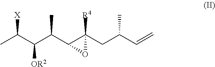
CC(C(C(C1C(CC(C=C)C)([R4])O1)C)[OR2])[X]
